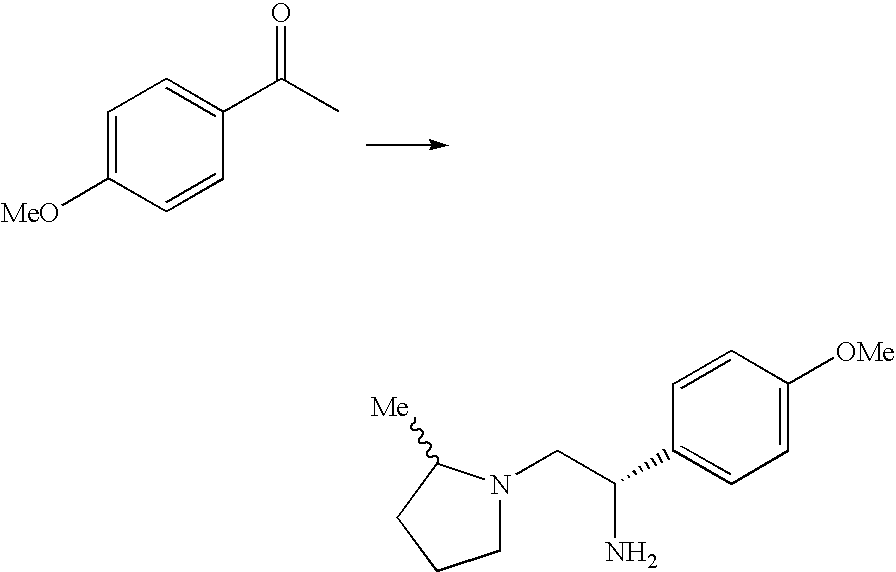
C1=C([MeO])C=CC(C(C)=O)=C1.C1N(CC(C2=CC=C([OMe])C=C2)N)C([Me])CC1
